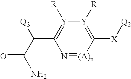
N1=[(A)n]C([X][Q2])=[Y]([R])[Y]([R])=C1C(C(N)=O)[Q3]
